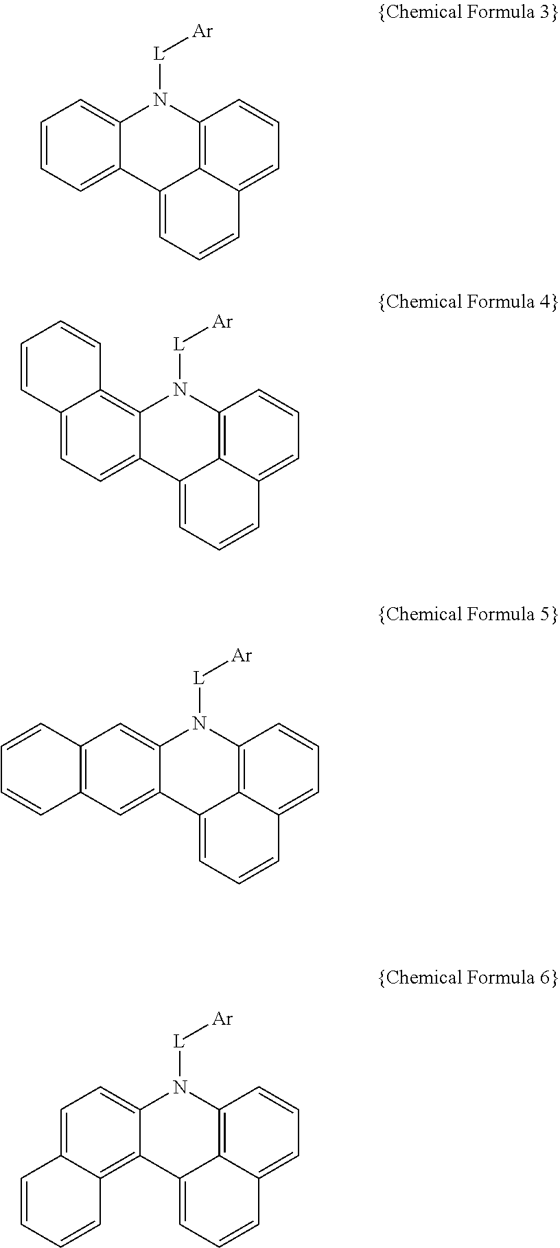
[L]([Ar])N1C2=CC=CC=C2C2=CC=CC3=CC=CC1=C23.[L]([Ar])N1C2=C3C(=CC=CC3=CC=C2)C2=CC=C3C=CC=CC3=C12.[L]([Ar])N1C2=C3C(=CC=C2)C=CC=C3C2=CC3=C(C=CC=C3)C=C12.[L]([Ar])N1C2=CC=C3C(=C2C2=CC=CC4=CC=CC1=C24)C=CC=C3
